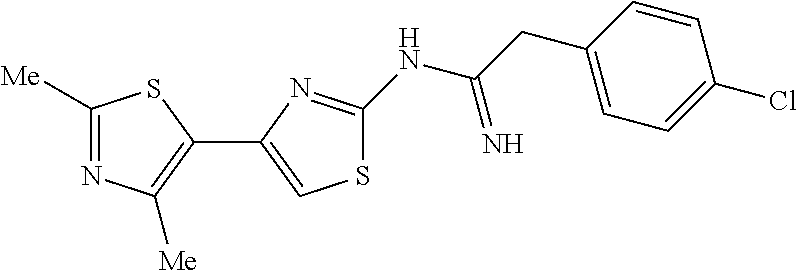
C1([Me])=NC([Me])=C(C2=CSC(NC(=N)CC3=CC=C(Cl)C=C3)=N2)S1
